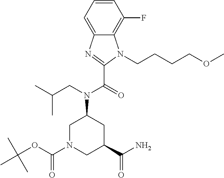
C12=C(F)C=CC=C1N=C(C(=O)N(CC(C)C)C1CN(C(OC(C)(C)C)=O)CC(C(N)=O)C1)N2CCCCOC
